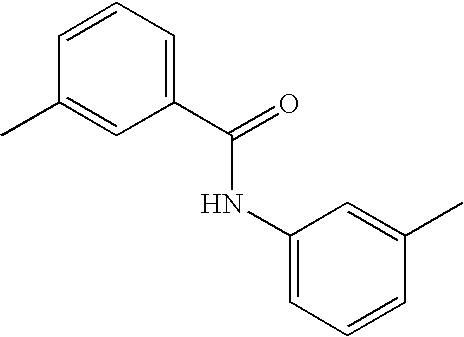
C1=CC=C(C(=O)NC2=CC=CC(C)=C2)C=C1C
